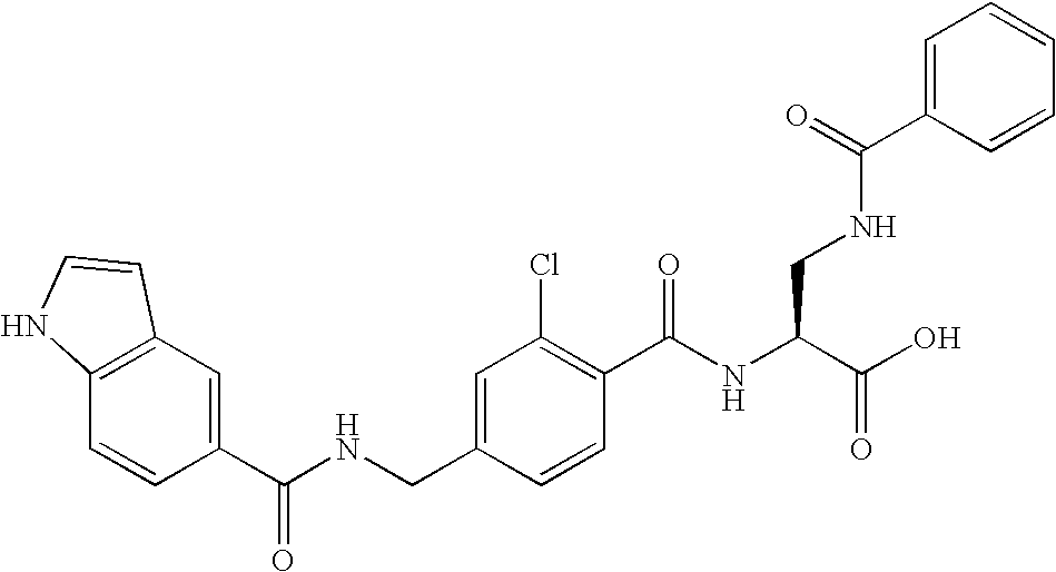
C12=C(C=C(C(NCC3=CC(Cl)=C(C(NC(C(O)=O)CNC(C4=CC=CC=C4)=O)=O)C=C3)=O)C=C1)C=CN2
